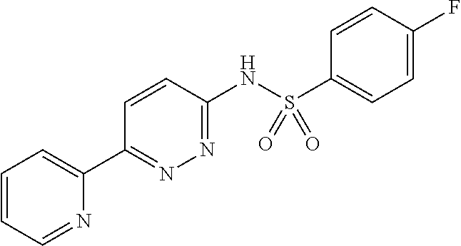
C1=CC=NC(C2=NN=C(NS(C3=CC=C(F)C=C3)(=O)=O)C=C2)=C1
